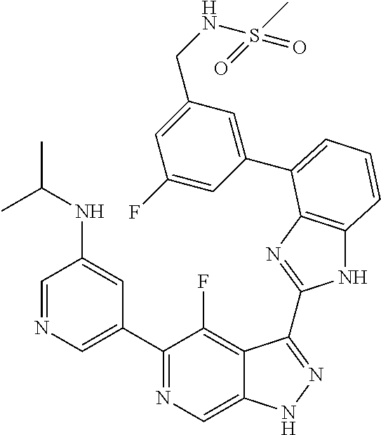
C1=NC=C(C2=NC=C3C(=C2F)C(C2=NC4=C(N2)C=CC=C4C2=CC(CNS(C)(=O)=O)=CC(F)=C2)=NN3)C=C1NC(C)C
